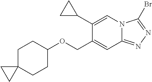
C1C2(CCC(OCC3=CC4=NN=C(Br)N4C=C3C3CC3)C1)CC2
